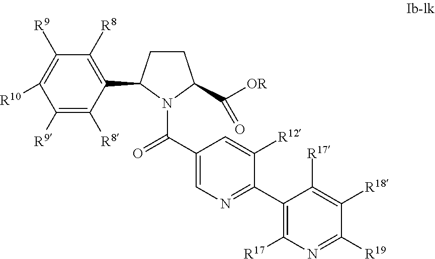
C1CC(C2=C([R8])C([R9])=C([R10])C([R9])=C2[R8])N(C(C2=CN=C(C3=C([R17])N=C([R19])C([R18])=C3[R17])C([R12])=C2)=O)C1C([OR])=O
